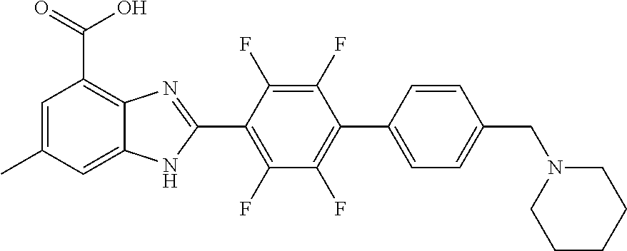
C1=C(C)C=C2C(=C1C(=O)O)N=C(C1=C(F)C(F)=C(C3=CC=C(CN4CCCCC4)C=C3)C(F)=C1F)N2
